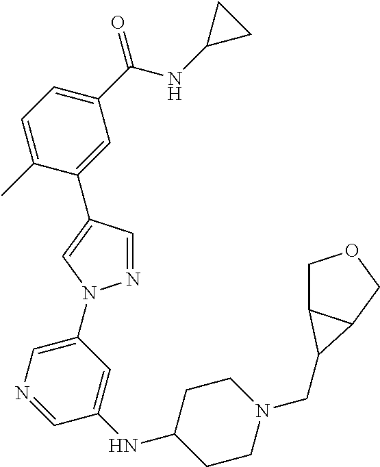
C1(C(NC2CC2)=O)=CC=C(C)C(C2=CN(C3=CN=CC(NC4CCN(CC5C6COCC65)CC4)=C3)N=C2)=C1
